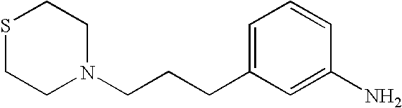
C1=C(CCCN2CCSCC2)C=C(N)C=C1
